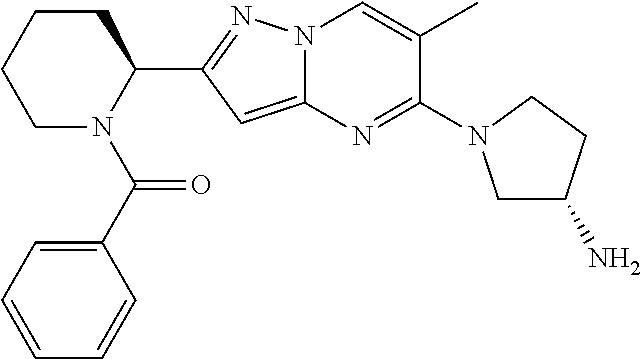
C1CCCN(C(=O)C2=CC=CC=C2)C1C1=NN2C(=C1)N=C(N1CC(N)CC1)C(C)=C2
